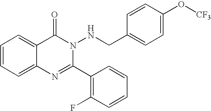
C1=CC=C2C(=C1)C(=O)N(NCC1=CC=C(O[CF3])C=C1)C(C1=C(F)C=CC=C1)=N2
